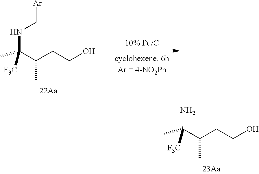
CC(C(CCO)C)([F3C])NC[Ar].CC(C(CCO)C)([F3C])N
